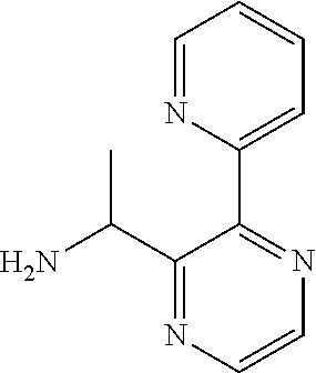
C1(C2=CC=CC=N2)=NC=CN=C1C(N)C
